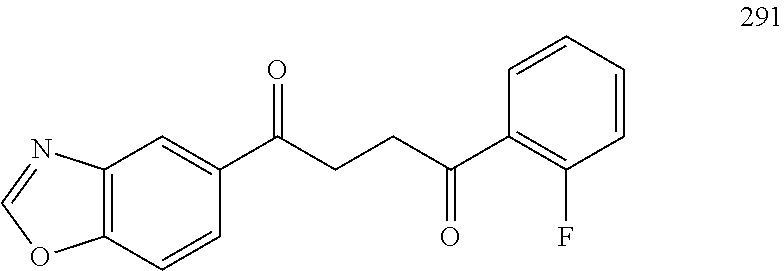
C12=C(C=CC(C(CCC(C3=C(F)C=CC=C3)=O)=O)=C1)OC=N2
